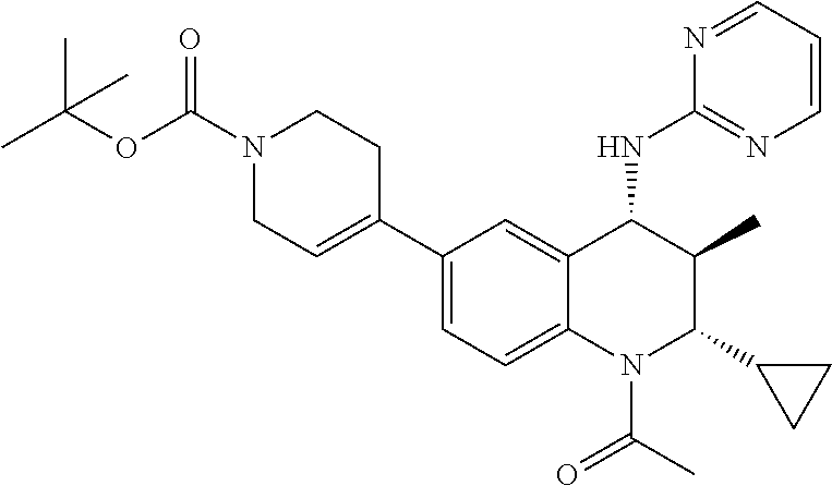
C1(C2=CCN(C(OC(C)(C)C)=O)CC2)=CC=C2C(=C1)C(NC1=NC=CC=N1)C(C)C(C1CC1)N2C(C)=O
